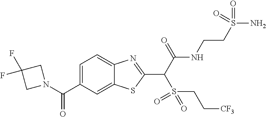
C1=C(C(N2CC(F)(F)C2)=O)C=C2C(=C1)N=C(C(C(NCCS(N)(=O)=O)=O)S(CC[CF3])(=O)=O)S2
